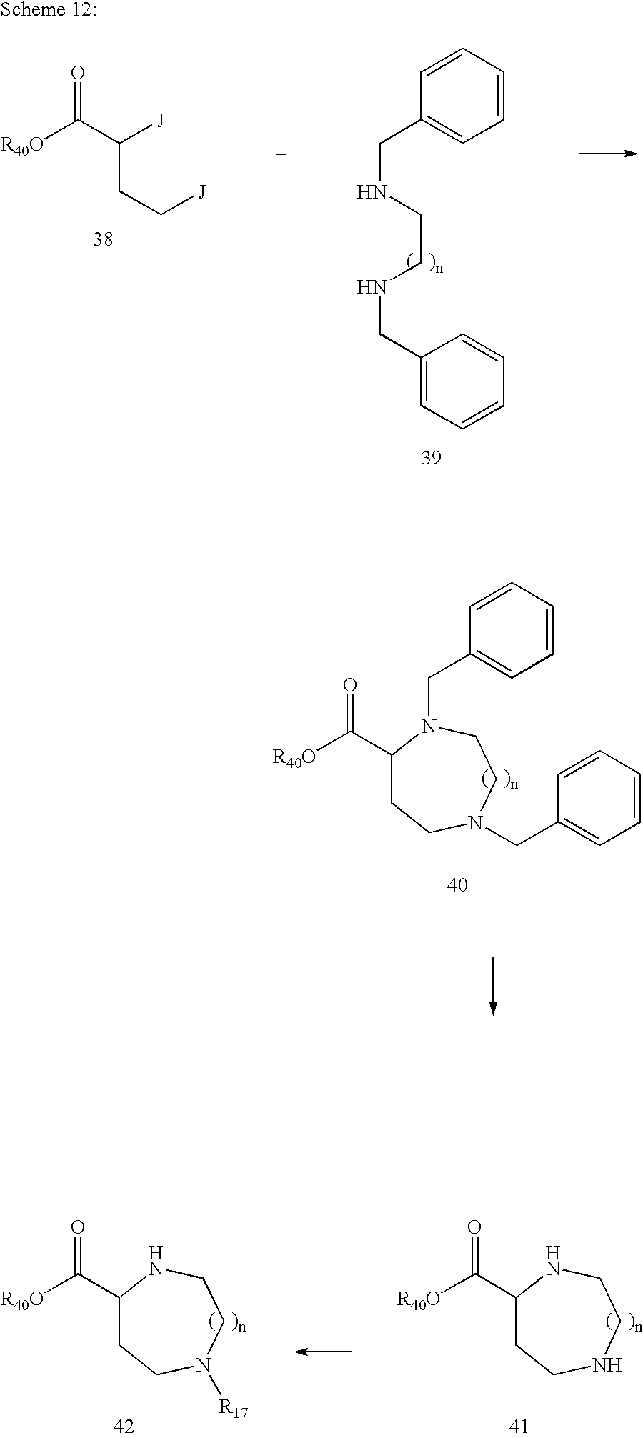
C1=CC=CC=C1CNCCNCC1=CC=CC=C1.C([R40O])(=O)C([J])CC[J].C([R40O])(=O)C1CCN(CC2=CC=CC=C2)CCN1CC1=CC=CC=C1.C([R40O])(=O)C1CCNCCN1.C([R40O])(=O)C1CCN([R17])CCN1
